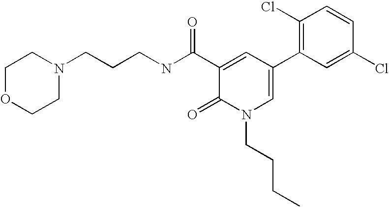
C(CN1CCOCC1)CNC(C1=CC(C2=C(Cl)C=CC(Cl)=C2)=CN(CCCC)C1=O)=O
